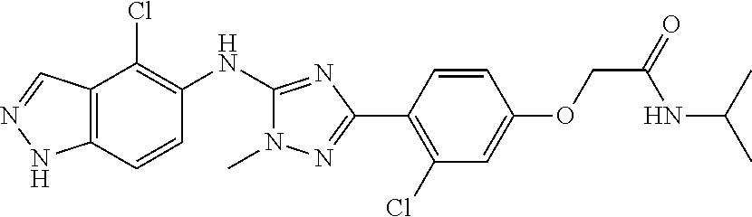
C12=C(C=CC(NC3=NC(C4=C(Cl)C=C(OCC(=O)NC(C)C)C=C4)=NN3C)=C1Cl)NN=C2
